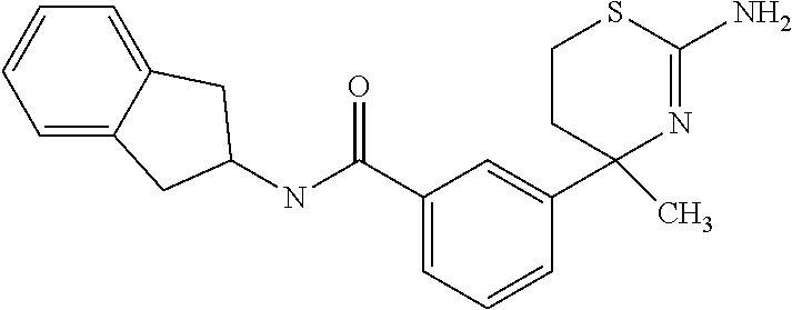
C1(C(NC2CC3=CC=CC=C3C2)=O)=CC=CC(C2(C)N=C(N)SCC2)=C1
